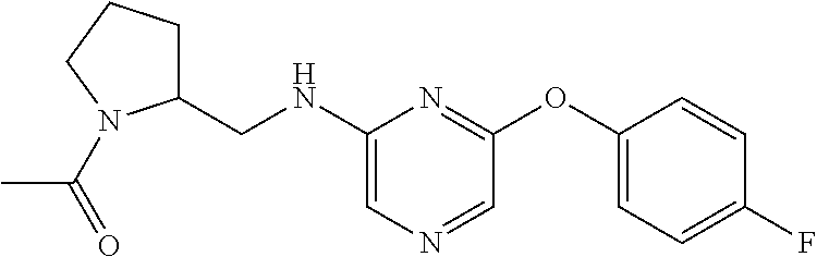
C1(NCC2CCCN2C(=O)C)=CN=CC(OC2=CC=C(F)C=C2)=N1
